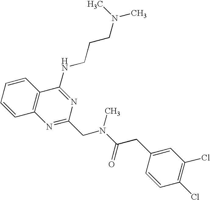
C1=CC=CC2=C1N=C(CN(C(=O)CC1=CC(Cl)=C(Cl)C=C1)C)N=C2NCCCN(C)C
